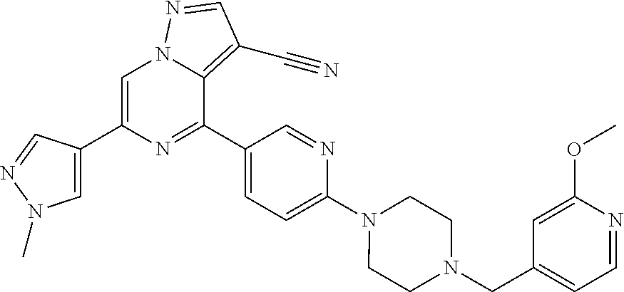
C1=C(C2=CN(C)N=C2)N=C(C2=CC=C(N3CCN(CC4=CC=NC(OC)=C4)CC3)N=C2)C2=C(C#N)C=NN12
